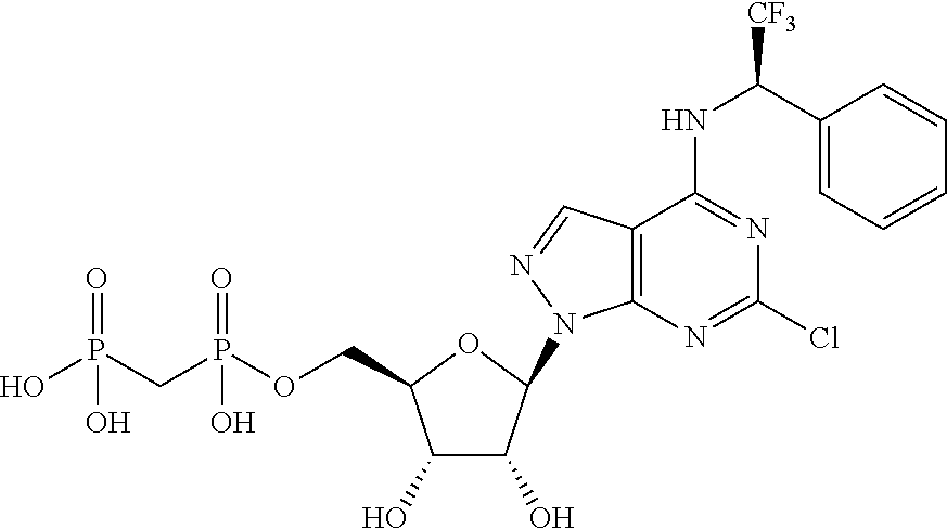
C1(O)C(O)C(N2C3=C(C=N2)C(NC(C2=CC=CC=C2)[CF3])=NC(Cl)=N3)OC1COP(CP(O)(=O)O)(=O)O
